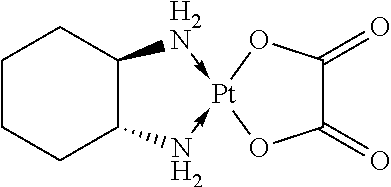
C1CCC2C(C1)[H2N]->[Pt]1(-N2)OC(=O)C(=O)O1
